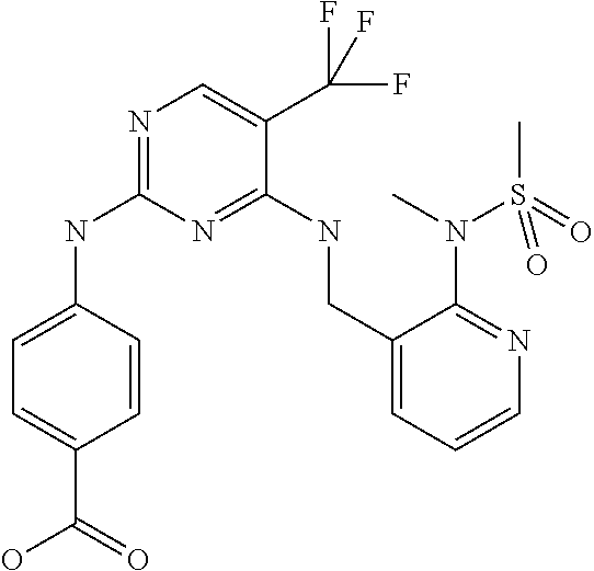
C1=CC(NC2=NC=C(C(F)(F)F)C(NCC3=CC=CN=C3N(C)S(C)(=O)=O)=N2)=CC=C1C(=O)O
